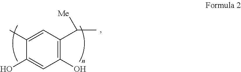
C1=C(C)C(O)=CC(O)=C1C(C)[Me]
